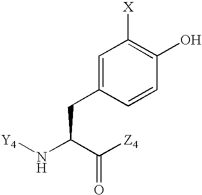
[Y4]NC(C([Z4])=O)CC1=CC([X])=C(O)C=C1
